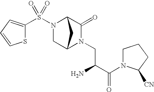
C1(S(=O)(=O)N2CC3N(CC(C(N4C([CN])CCC4)=O)N)C(=O)C2C3)=CC=CS1
